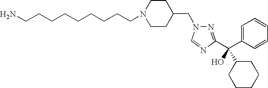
C1CC(CN2N=C(C(O)(C3CCCCC3)C3=CC=CC=C3)N=C2)CCN1CCCCCCCCCN
